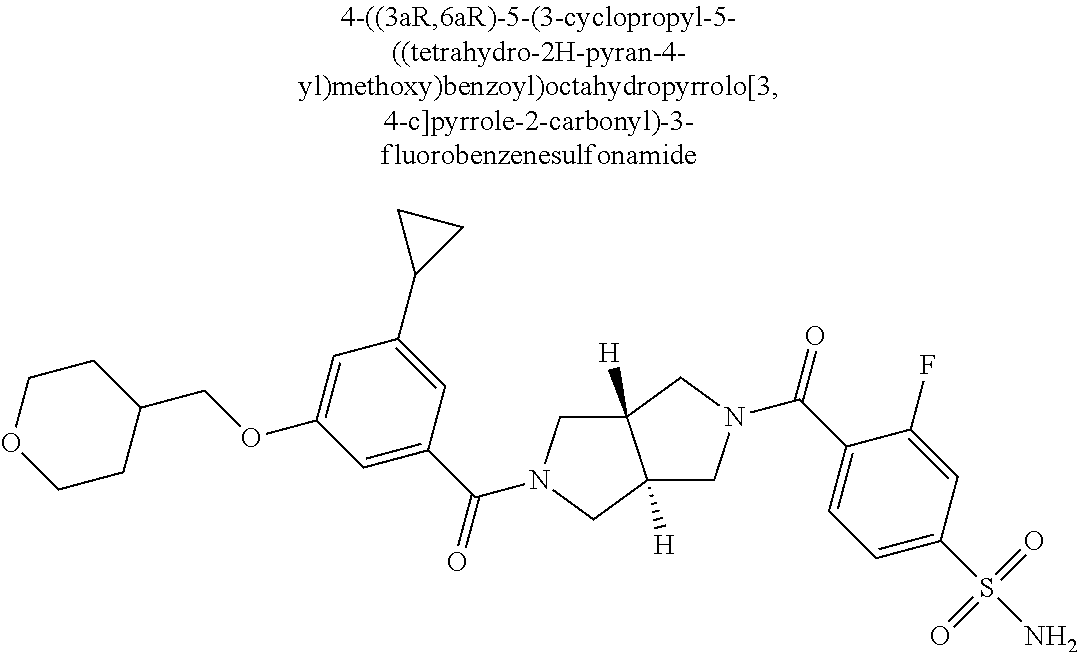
C12([H])CN(C(C3=CC(OCC4CCOCC4)=CC(C4CC4)=C3)=O)CC1([H])CN(C(C1=CC=C(S(N)(=O)=O)C=C1F)=O)C2
